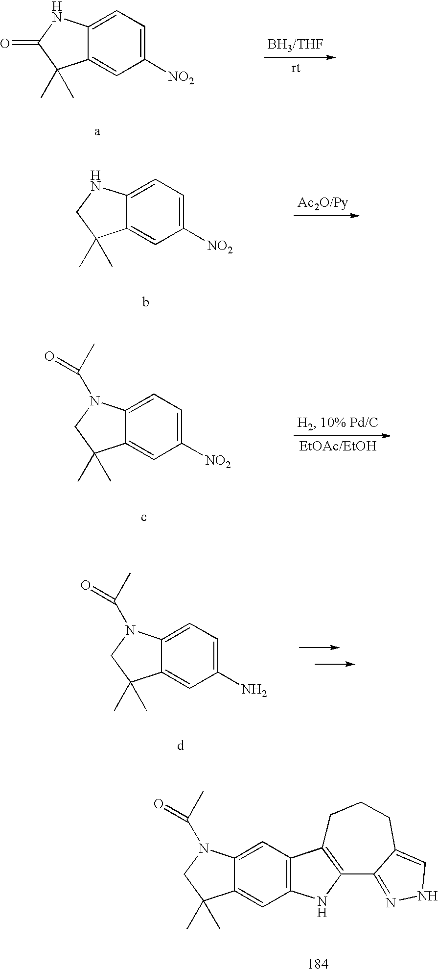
C12=CC3=C(C=C1C(C)(C)CN2C(C)=O)NC1=C3CCCC2=CNN=C12.C12=CC=C([NO2])C=C1C(C)(C)C(=O)N2.C12=CC=C([NO2])C=C1C(C)(C)CN2.C12=CC=C([NO2])C=C1C(C)(C)CN2C(C)=O.C12=CC=C(N)C=C1C(C)(C)CN2C(C)=O
